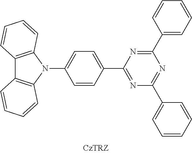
C1=CC(C2=NC(C3=CC=CC=C3)=NC(C3=CC=CC=C3)=N2)=CC=C1N1C2=C(C3=C1C=CC=C3)C=CC=C2
